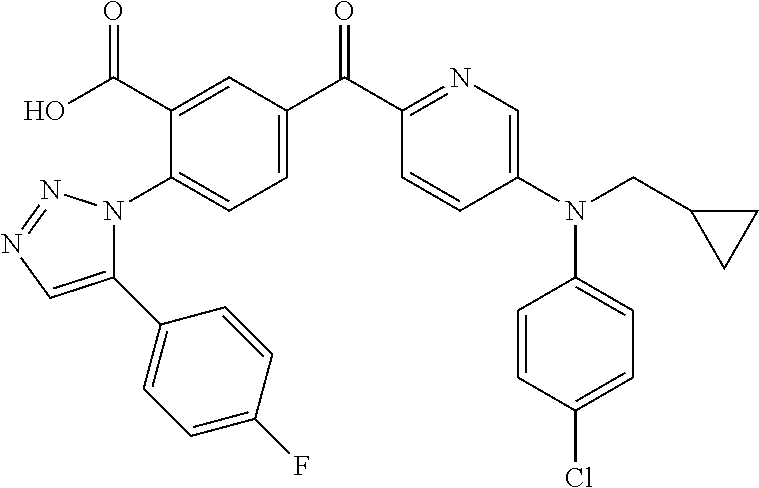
C1=C(C(C2=NC=C(N(CC3CC3)C3=CC=C(Cl)C=C3)C=C2)=O)C=C(C(O)=O)C(N2C(C3=CC=C(F)C=C3)=CN=N2)=C1
